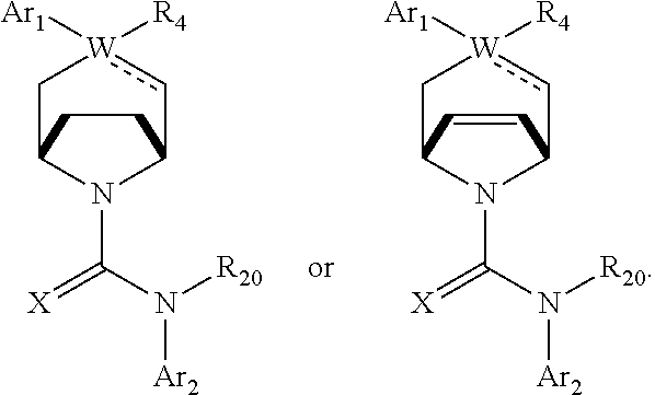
C1CC2N(C(N([R20])[Ar2])=[X])C1C[W]([Ar1])([R4])c2.C1=CC2N(C(N([R20])[Ar2])=[X])C1C[W]([Ar1])([R4])c2
